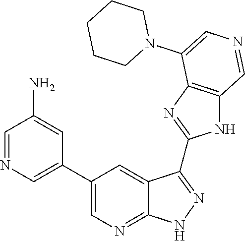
C1=NC=C(C2=CN=C3C(=C2)C(C2=NC4=C(N2)C=NC=C4N2CCCCC2)=NN3)C=C1N
